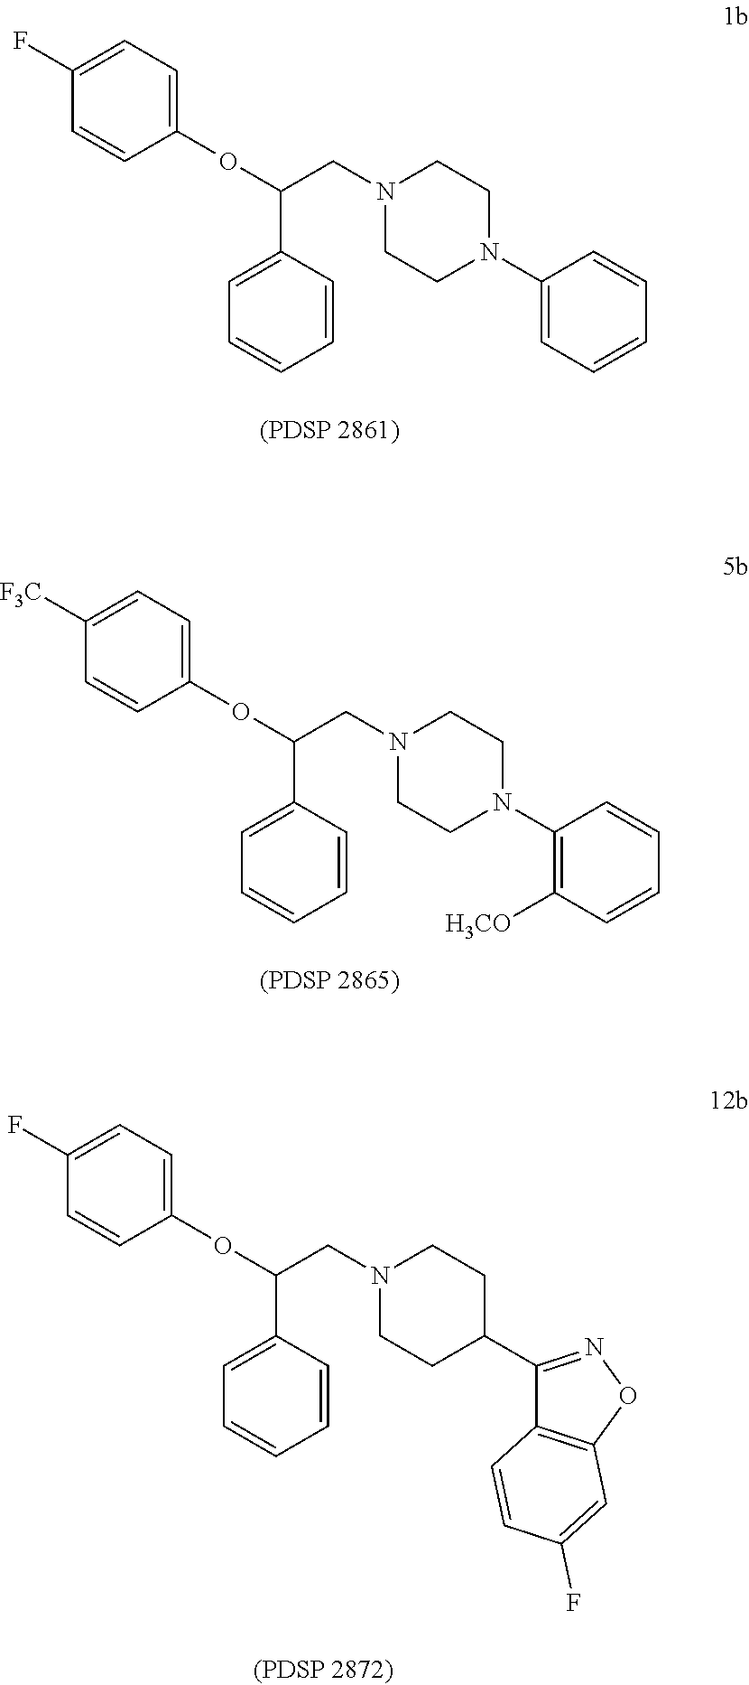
C1(F)=CC=C(OC(C2=CC=CC=C2)CN2CCN(C3=CC=CC=C3)CC2)C=C1.C1([F3C])=CC=C(OC(C2=CC=CC=C2)CN2CCN(C3=C([H3CO])C=CC=C3)CC2)C=C1.C1(F)=CC=C(OC(C2=CC=CC=C2)CN2CCC(C3=NOC4=C3C=CC(F)=C4)CC2)C=C1
